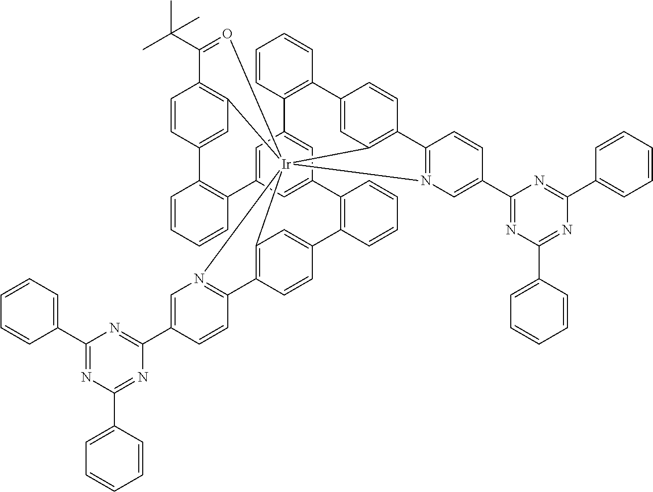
C1(C2=NC(C3=CC=CC=C3)=NC(C3=CN4=C(C=C3)C3=C5C=C(C=C3)C3=C(C=CC=C3)C3=CC6=CC(=C3)C3=C(C=CC=C3)C3=CC7=C(C=C3)C3=N(C=C(C8=NC(C9=CC=CC=C9)=NC(C9=CC=CC=C9)=N8)C=C3)[Ir]4573C4=C(C=CC(=C4)C4=C6C=CC=C4)C(C(C)(C)C)=O3)=N2)=CC=CC=C1
